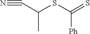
S(C(=S)[Ph])C(C#N)C
